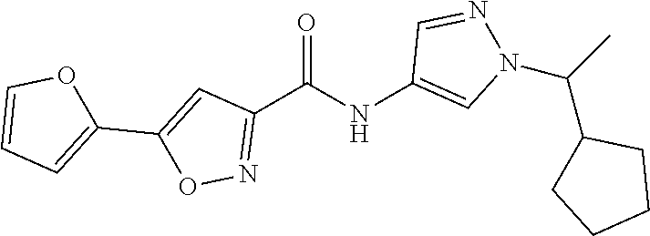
C1(C(NC2=CN(C(C3CCCC3)C)N=C2)=O)=NOC(C2=CC=CO2)=C1
